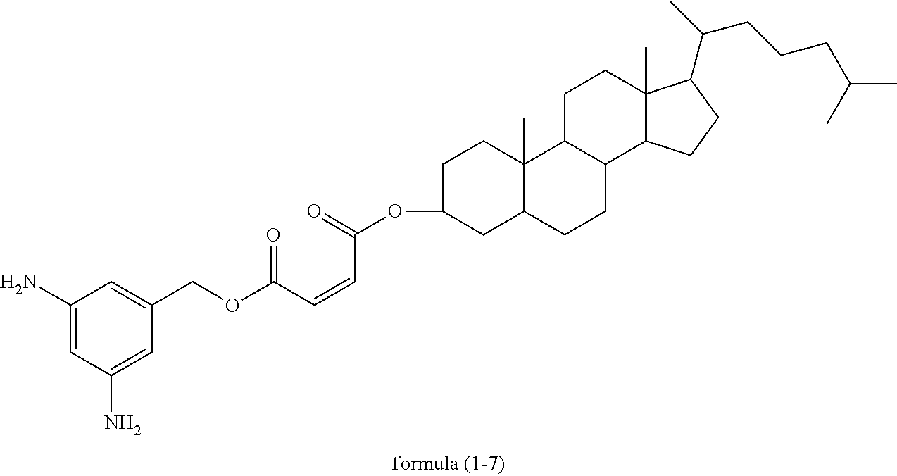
C1(N)=CC(N)=CC(COC(C=CC(OC2CC3C(C)(CC2)C2C(CC3)C3C(C)(CC2)C(C(C)CCCC(C)C)CC3)=O)=O)=C1
